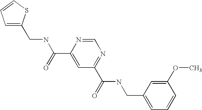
C1=C(CNC(=O)C2=CC(C(=O)NCC3=CC=CC(OC)=C3)=NC=N2)SC=C1
